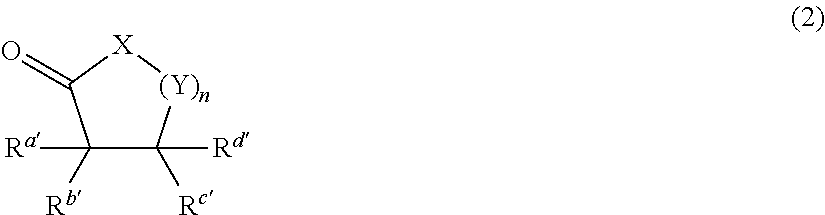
C1([Ra])([Rb])C([Rd])([Rc])[(Y)n][X]C1=O
